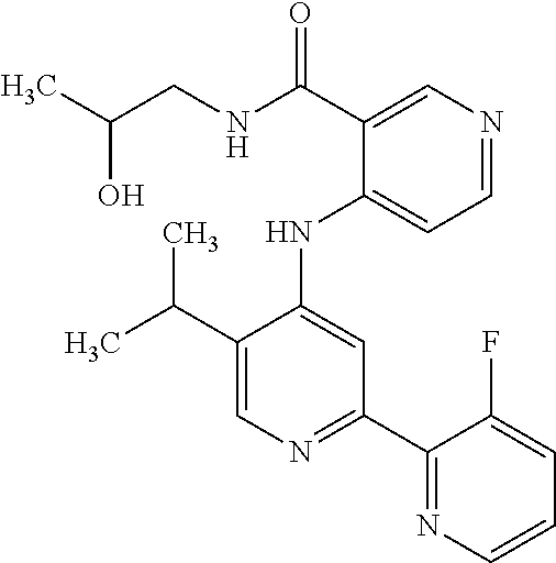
C(C1=CN=C(C2=NC=CC=C2F)C=C1NC1=CC=NC=C1C(=O)NCC(O)C)(C)C
